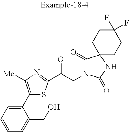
C1=CC=C(C2=C([Me])N=C(C(CN3C(=O)C4(NC3=O)CCC(F)(F)CC4)=O)S2)C(CO)=C1
